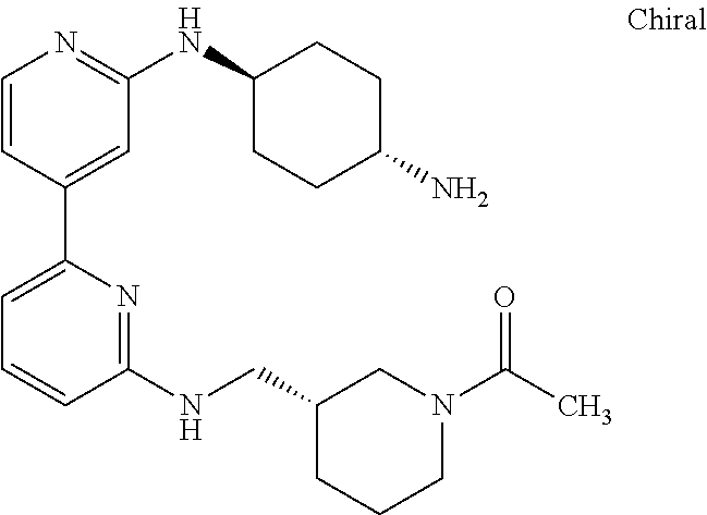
C1=CC(C2=CC=CC(NCC3CCCN(C(=O)C)C3)=N2)=CC(NC2CCC(N)CC2)=N1
